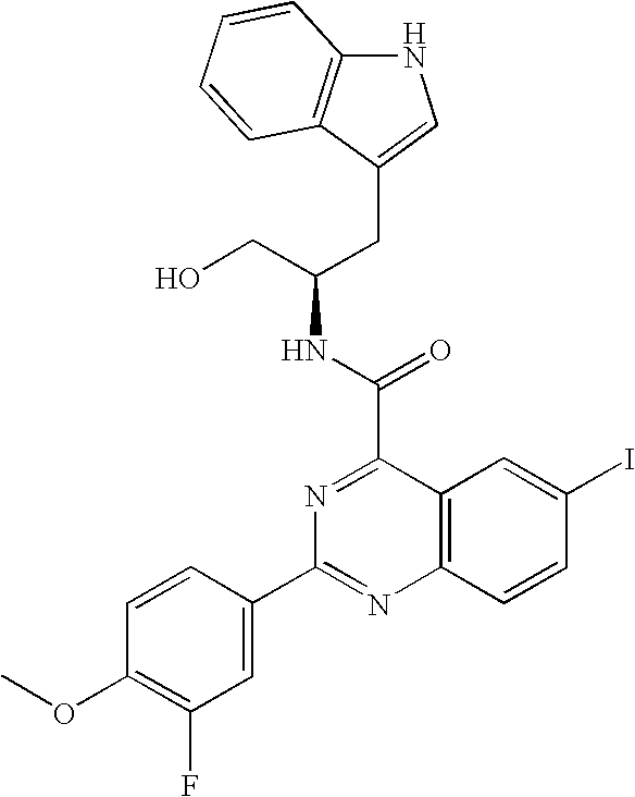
C(C(CO)NC(C1=NC(C2=CC(F)=C(OC)C=C2)=NC2=C1C=C(I)C=C2)=O)C1=CNC2=C1C=CC=C2
